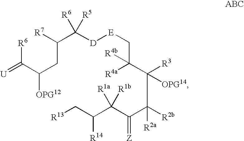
C(C([D][E]CC(C([R3])([OPG14])C([R2b])(C(C(C(C[R13])[R14])([R1b])[R1a])=[Z])[R2a])([R4a])[R4b])([R5])[R6])([R7])CC([OPG12])C(=[U])[R6]
